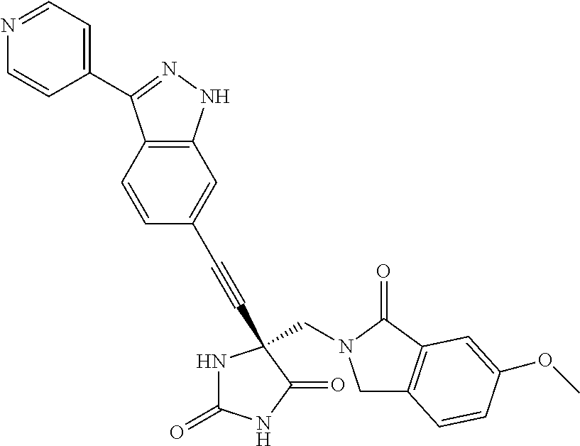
N1C(=O)NC(=O)C1(C#CC1=CC2=C(C=C1)C(C1=CC=NC=C1)=NN2)CN1CC2=C(C1=O)C=C(OC)C=C2
